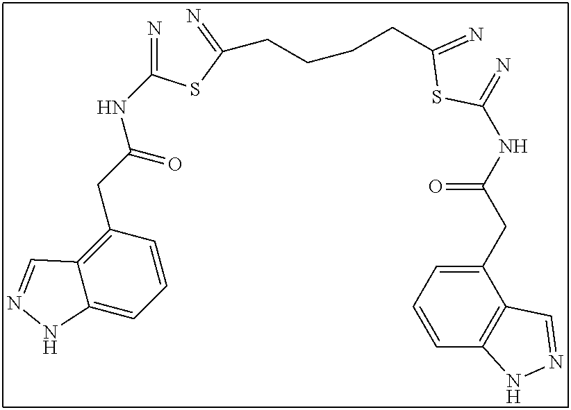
N=C(SC(=N)CCCCC(SC(=N)NC(CC1=CC=CC2=C1C=NN2)=O)=N)NC(CC1=C2C(=CC=C1)NN=C2)=O
